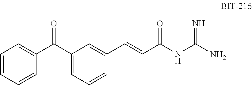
C1=CC=CC(C(C2=CC=CC(C=CC(NC(N)=N)=O)=C2)=O)=C1
